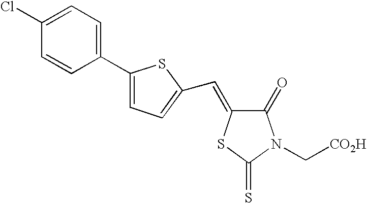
C1(Cl)=CC=C(C2=CC=C(C=C3C(=O)N(C[CO2H])C(=S)S3)S2)C=C1
